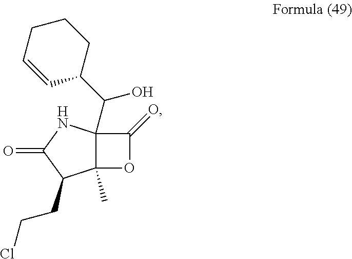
C12(C(C3CCCC=C3)O)C(C)(OC1=O)C(CCCl)C(=O)N2
